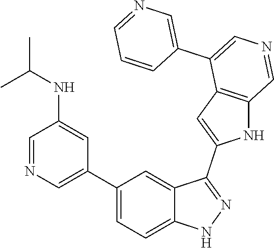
C1(C2=CN=CC(NC(C)C)=C2)=CC=C2C(=C1)C(C1=CC3=C(N1)C=NC=C3C1=CN=CC=C1)=NN2
